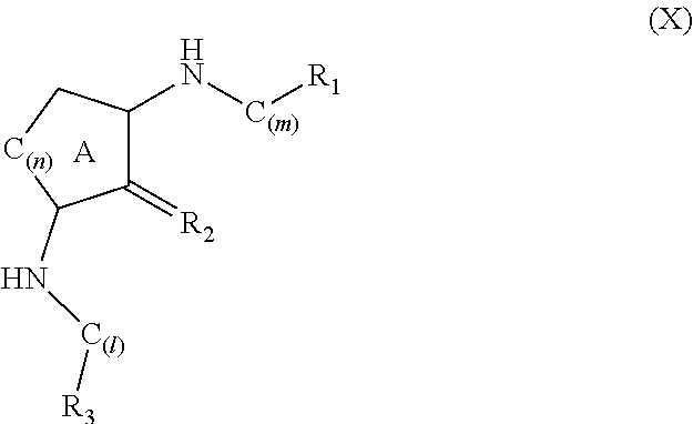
[A].C1(=[R2])C(N[C(l)][R3])[C(n)]CC1N[C(m)][R1]
